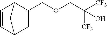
C1=CC2CC(COCC([CF3])([CF3])O)C1C2
